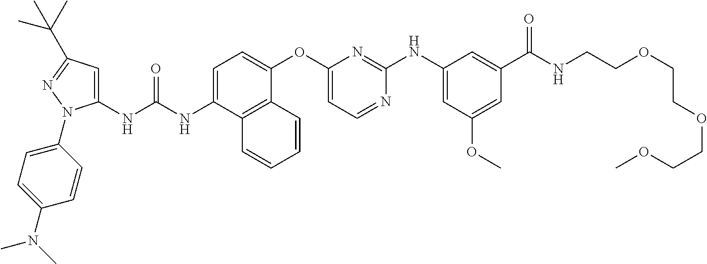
C1(NC(NC2=CC=C(OC3=CC=NC(NC4=CC(OC)=CC(C(NCCOCCOCCOC)=O)=C4)=N3)C3=C2C=CC=C3)=O)=CC(C(C)(C)C)=NN1C1=CC=C(N(C)C)C=C1
